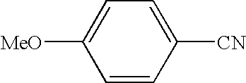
C1=CC([CN])=CC=C1[MeO]
